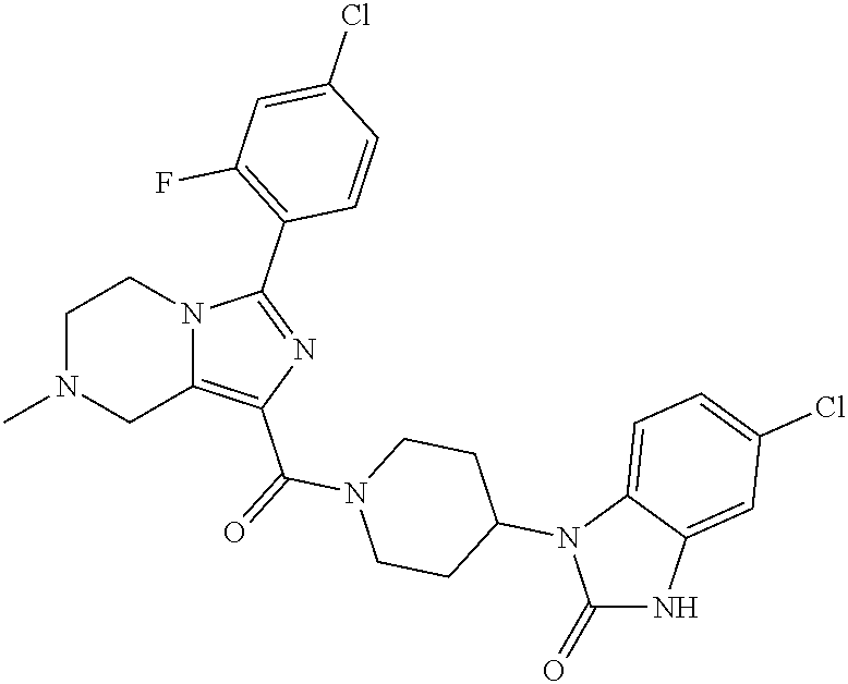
C1N(C)CC2=C(C(=O)N3CCC(N4C(=O)NC5=CC(Cl)=CC=C54)CC3)N=C(C3=C(F)C=C(Cl)C=C3)N2C1
